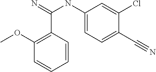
C1(OC)=C(C(=N)NC2=CC=C(C#N)C(Cl)=C2)C=CC=C1
